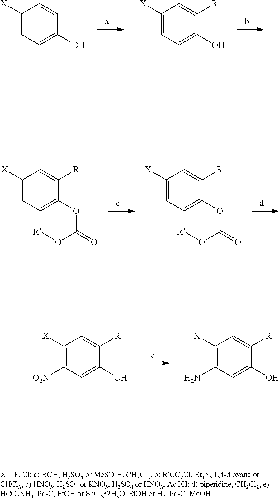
C1([X])=CC=C(O)C=C1.C1([X])=CC=C(O)C([R])=C1.C1([X])=CC=C(OC(=O)O[R])C([R])=C1.C1([X])=CC=C(OC(=O)O[R])C([R])=C1.C1([X])=C(N)C=C(O)C([R])=C1.C1([X])=C([O2N])C=C(O)C([R])=C1
